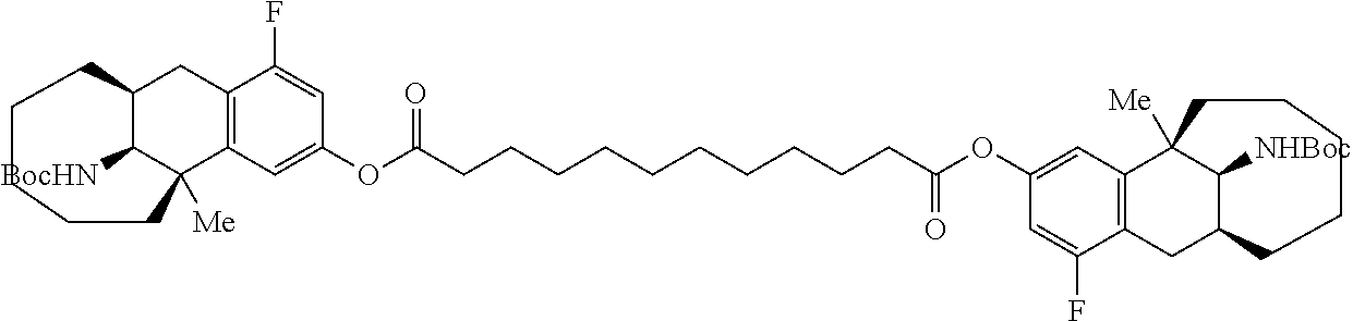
C12C([BocHN])C([Me])(C3=C(C1)C(F)=CC(OC(CCCCCCCCCCC(OC1=CC4=C(CC5C([NHBoc])C4([Me])CCCCC5)C(F)=C1)=O)=O)=C3)CCCCC2
